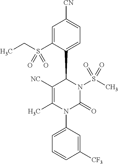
C1([NC])=C(C)N(C2=CC=CC([CF3])=C2)C(=O)N(S(C)(=O)=O)C1C1=CC=C([CN])C=C1S(CC)(=O)=O
